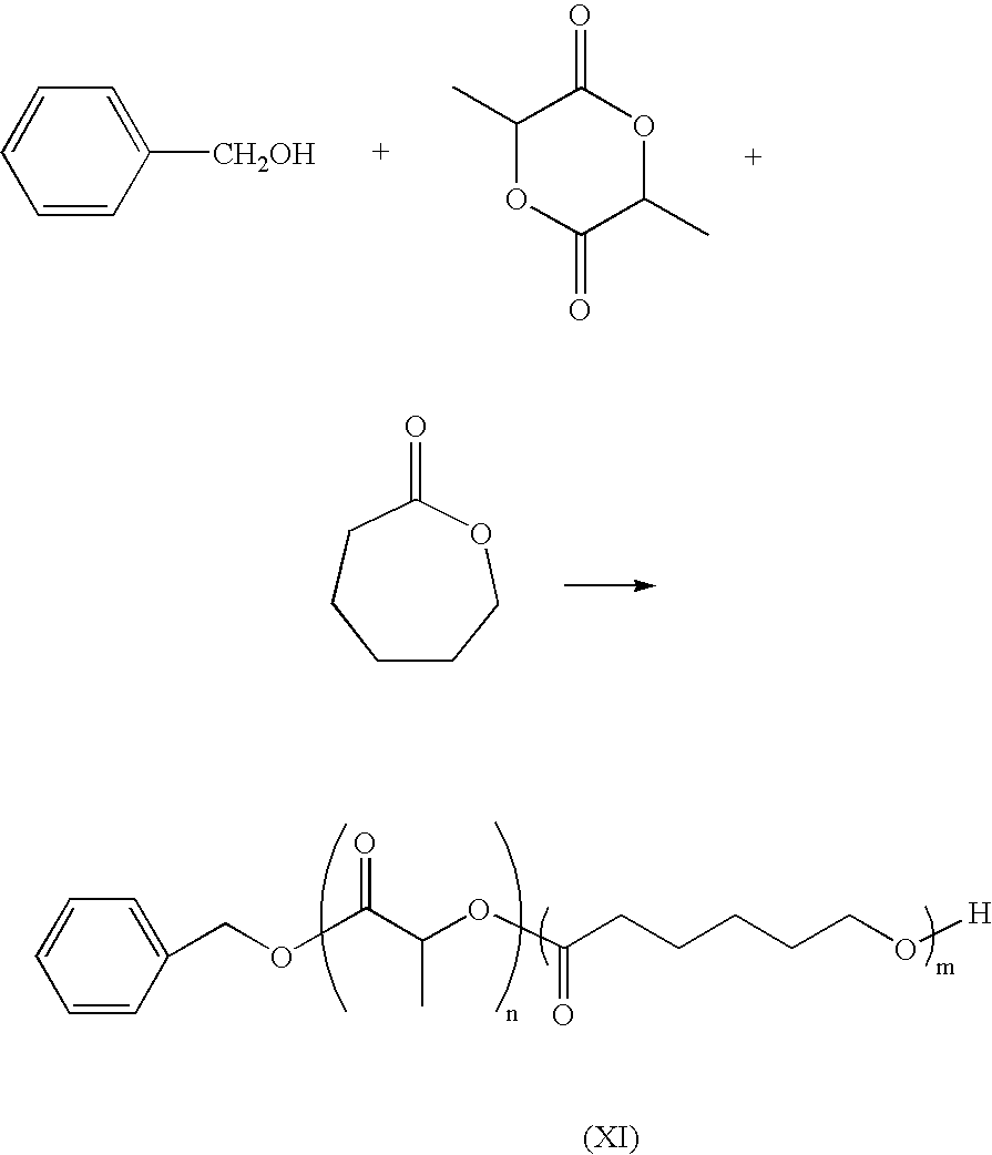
C1=CC=CC([CH2OH])=C1.C1(C)OC(=O)C(C)OC1=O.C1CCCCOC1=O.C1=CC=CC(COC(C(OC(CCCCCO[H])=O)C)=O)=C1
